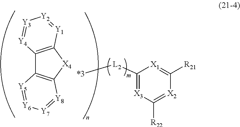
[L2](C1=[X3]C([R22])=[X2]C([R21])=[X1]1)[*3].C12=C([X4]C3=C1[Y5]=[Y6][Y7]=[Y8]3)[Y1]=[Y2][Y3]=[Y4]2
